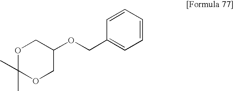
O1C(C)(C)OCC(OCC2=CC=CC=C2)C1
